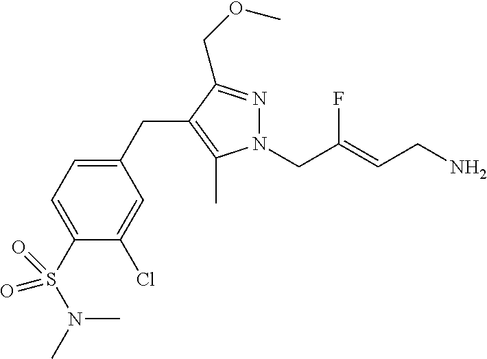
N1(CC(=CCN)F)N=C(COC)C(CC2=CC=C(S(=O)(=O)N(C)C)C(Cl)=C2)=C1C
